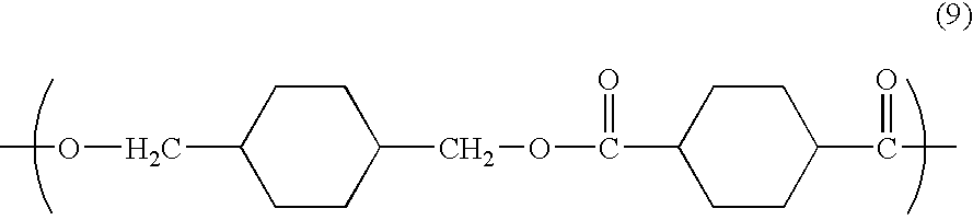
C1CC(COC)CCC1COC(C1CCC(C(C)=O)CC1)=O
